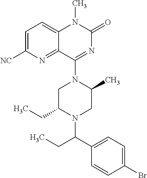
C1C(CC)N(C(C2=CC=C(Br)C=C2)CC)CC(C)N1C1=NC(=O)N(C)C2=CC=C([NC])N=C12
